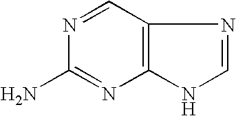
C12=C(NC=N1)N=C(N)N=C2
